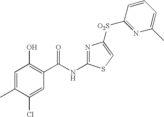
C1=C(C)C(Cl)=CC(C(NC2=NC([O2S]C3=NC(C)=CC=C3)=CS2)=O)=C1O
